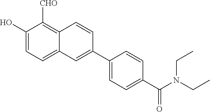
C12=C([CHO])C(O)=CC=C1C=C(C1=CC=C(C(N(CC)CC)=O)C=C1)C=C2
